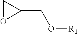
C1OC1CO[R1]
